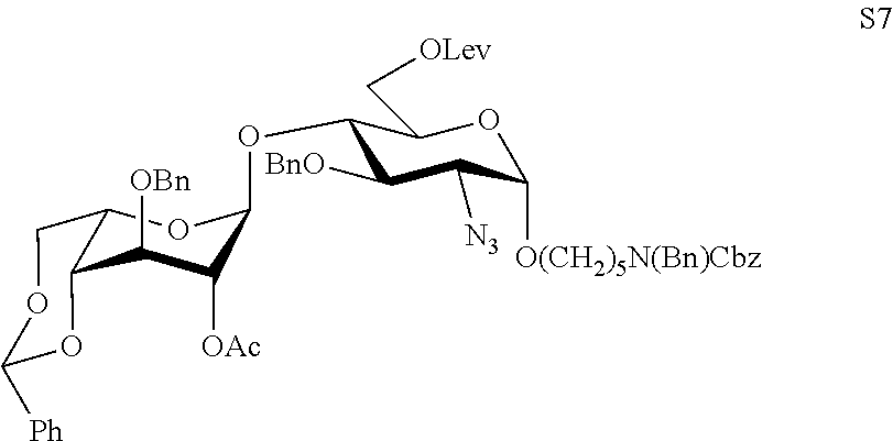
C1([OBn])C([OAc])C(OC2C([BnO])C([N3])C([O(CH2)5N(Bn)Cbz])OC2C[OLev])OC2COC([Ph])OC12
